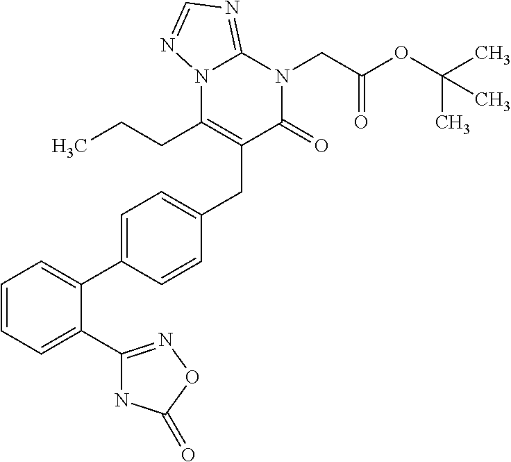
C1=CC=C(C2=NOC(=O)N2)C(C2=CC=C(CC3=C(CCC)N4C(=NC=N4)N(CC(=O)OC(C)(C)C)C3=O)C=C2)=C1
